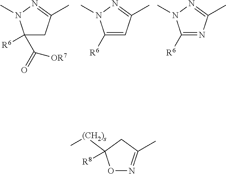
C1([R6])(C(=O)[OR7])CC(C)=NN1C.C1([R6])=CC(C)=NN1C.C1([R6])=NC(C)=NN1C.O1N=C(C)CC1([(CH2)s]C)[R8]
